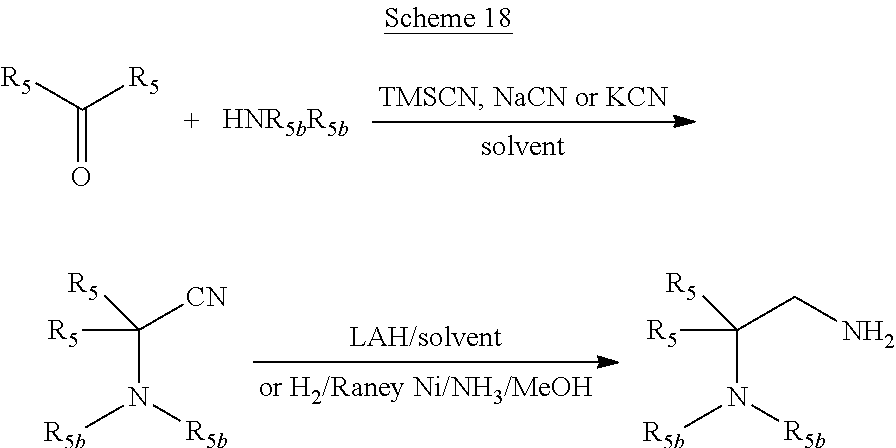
C(=O)([R5])[R5].N(C([R5])([CN])[R5])([R5b])[R5b].N(C([R5])(CN)[R5])([R5b])[R5b]
